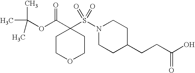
C1COCCC1(C(=O)OC(C)(C)C)S(N1CCC(CCC(O)=O)CC1)(=O)=O
